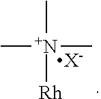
C[N+]([Rh])(C)C.[X-]
